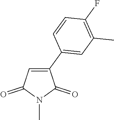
C1(C2=CC(C)=C(F)C=C2)=CC(=O)N(C)C1=O
